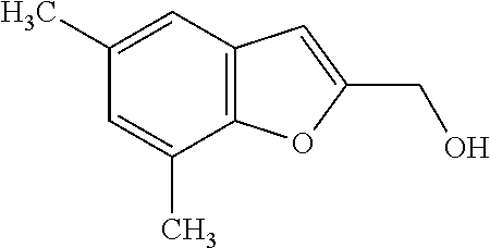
C12=C(C=C(C)C=C1C)C=C(CO)O2
